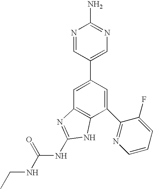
N1=CC(C2=CC3=C(C(C4=NC=CC=C4F)=C2)NC(NC(NCC)=O)=N3)=CN=C1N
